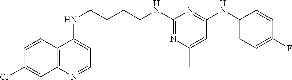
C1=CC2=C(C=C1Cl)N=CC=C2NCCCCNC1=NC(C)=CC(NC2=CC=C(F)C=C2)=N1
